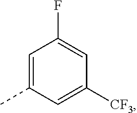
C1=C(C)C=C([CF3])C=C1F
